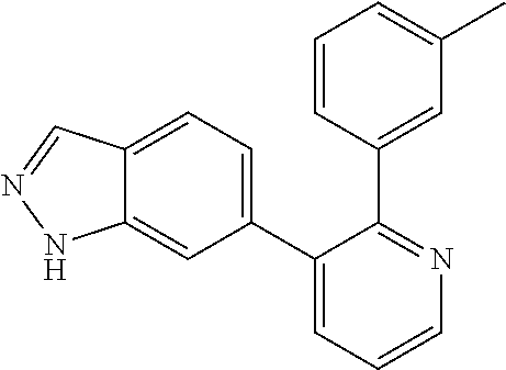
C12=CC=C(C3=CC=CN=C3C3=CC(C)=CC=C3)C=C1NN=C2
